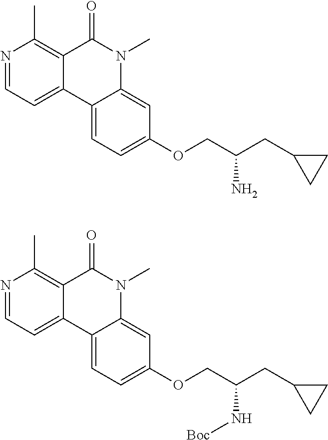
N1=CC=C2C(=C1C)C(=O)N(C)C1=CC(OCC(CC3CC3)N)=CC=C21.N1=CC=C2C(=C1C)C(=O)N(C)C1=CC(OCC(CC3CC3)N[Boc])=CC=C21
